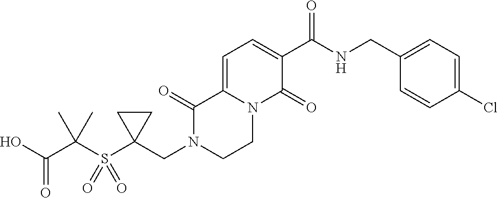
C12=CC=C(C(=O)NCC3=CC=C(Cl)C=C3)C(=O)N1CCN(CC1(S(C(C(O)=O)(C)C)(=O)=O)CC1)C2=O
